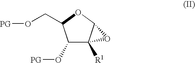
C1(O[PG])C2([R1])C(OC1CO[PG])O2
